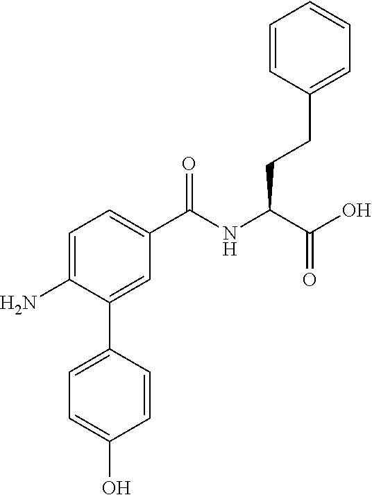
C1=C(N)C(C2=CC=C(O)C=C2)=CC(C(NC(C(O)=O)CCC2=CC=CC=C2)=O)=C1
